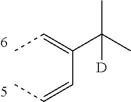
CC=C(C=CC)C(C)(C)[D]
